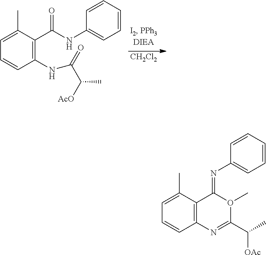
[CH2Cl2].C1(C(NC2=CC=CC=C2)=O)=C(NC(C([AcO])C)=O)C=CC=C1C.C12=C(C=CC=C1C)N=C(C(C)[OAc])O(C)C2=NC1=CC=CC=C1
